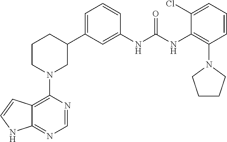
C12=C(N3CC(C4=CC=CC(NC(NC5=C(N6CCCC6)C=CC=C5Cl)=O)=C4)CCC3)N=CN=C1NC=C2
